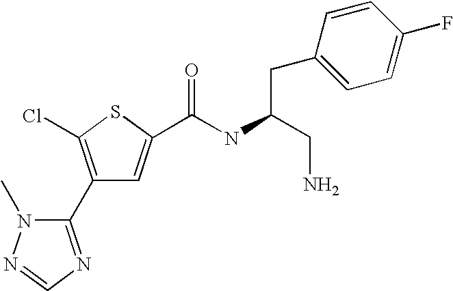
C1(C2=NC=NN2C)=C(Cl)SC(C(NC(CN)CC2=CC=C(F)C=C2)=O)=C1
